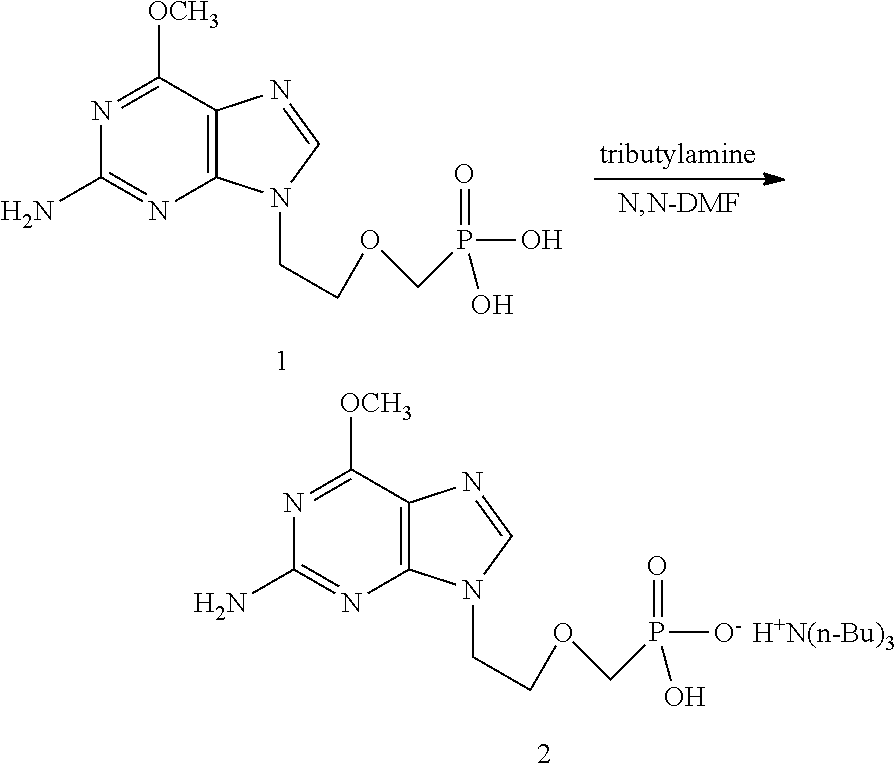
NC1=NC2=C(C([OCH3])=N1)N=CN2CCOCP(O)(=O)O.NC1=NC2=C(C([OCH3])=N1)N=CN2CCOCP([O-])(=O)O.[H+N(n-Bu)3]
